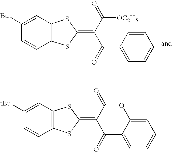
C12=C(C=C([Bu])C=C1)SC(=C(C(=O)[OC2H5])C(=O)C1=CC=CC=C1)S2.C12=C(C=C([tBu])C=C1)SC(=C1C(=O)OC3=CC=CC=C3C1=O)S2
